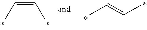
CC=CC.CC=CC
